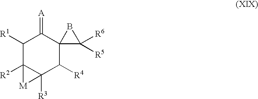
C1([R1])C2([R2])C([R3])(C([R4])C3(C1=[A])C([R5])([R6])B3)[M]2
